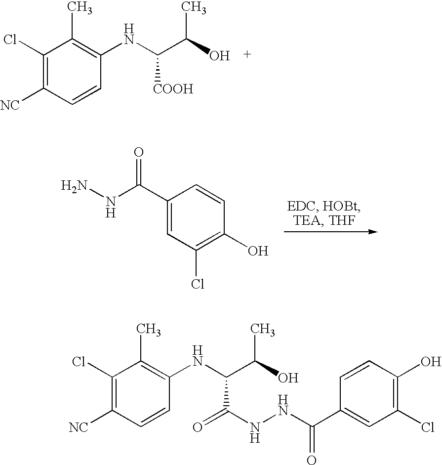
C1(Cl)=C([NC])C=CC(NC(C(C)O)[COOH])=C1C.C1(C(NN)=O)=CC(Cl)=C(O)C=C1.C1(Cl)=C([NC])C=CC(NC(C(C)O)C(=O)NNC(=O)C2=CC(Cl)=C(O)C=C2)=C1C
